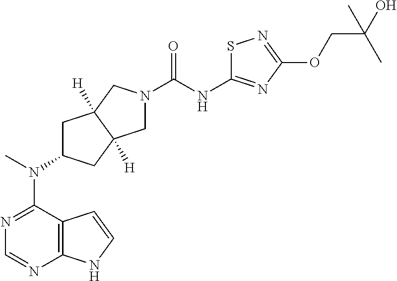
N1=C(N(C2CC3([H])C([H])(C2)CN(C(NC2=NC(OCC(O)(C)C)=NS2)=O)C3)C)C2=C(N=C1)NC=C2
